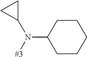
C1(N([#3])C2CC2)CCCCC1
